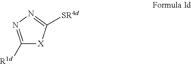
C1([R1d])=NN=C([SR4d])[X]1
